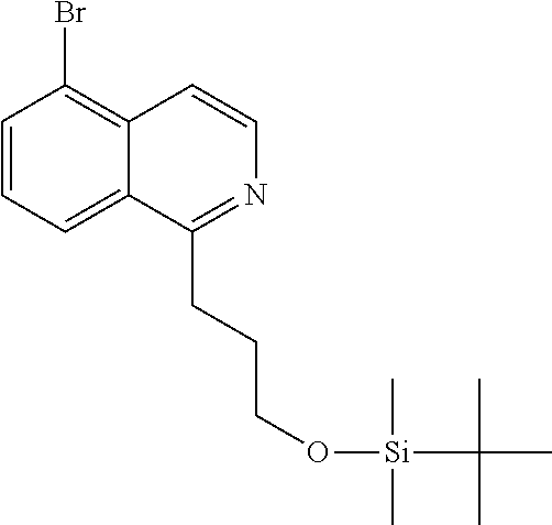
C1=CC=C2C(=C1Br)C=CN=C2CCCO[Si](C(C)(C)C)(C)C
